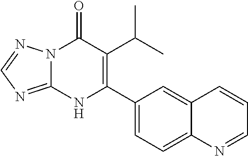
C1(C(C)C)=C(C2=CC=C3C(=C2)C=CC=N3)NC2=NC=NN2C1=O
